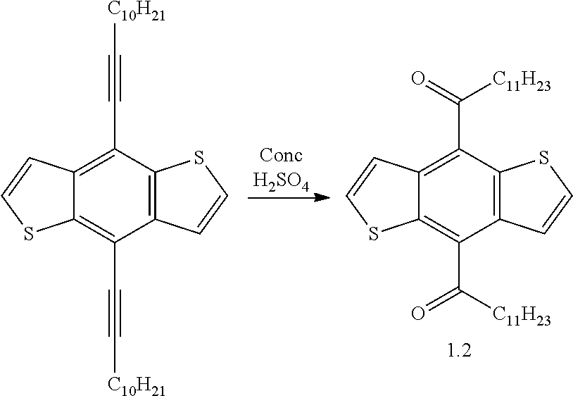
C12=C(C#C[C10H21])C3=C(C(C#C[C10H21])=C1SC=C2)C=CS3.C12=C(C(=O)[C11H23])C3=C(C(C([C11H23])=O)=C1SC=C2)C=CS3
